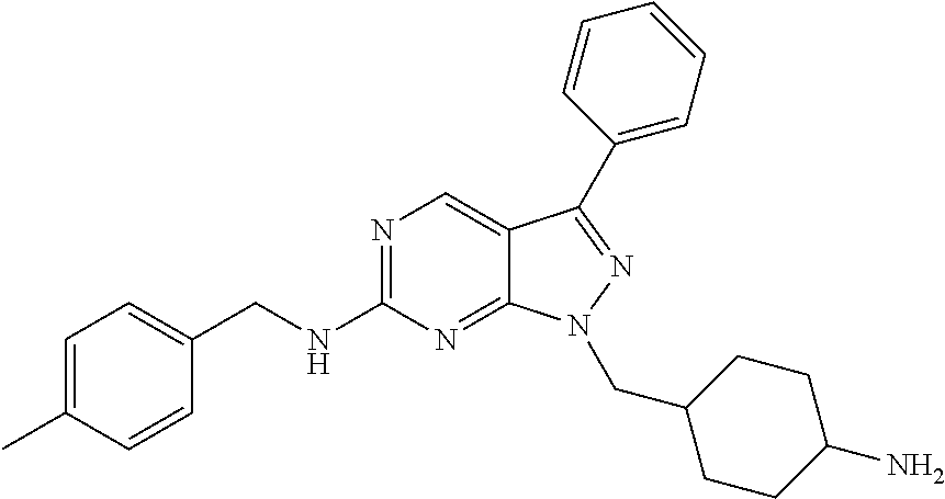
N1=C(NCC2=CC=C(C)C=C2)N=C2C(=C1)C(C1=CC=CC=C1)=NN2CC1CCC(N)CC1
